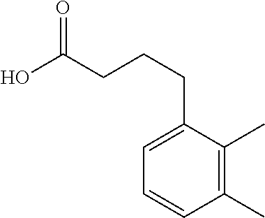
C1=CC(C)=C(C)C(CCCC(O)=O)=C1
